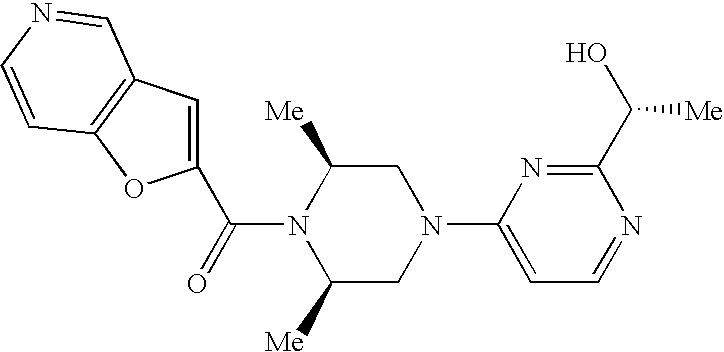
C1(C(N2C([Me])CN(C3=CC=NC(C(O)[Me])=N3)CC2[Me])=O)=CC2=C(O1)C=CN=C2
